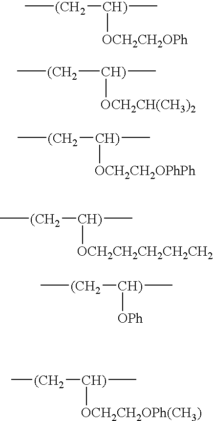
C[(CH2][CH)](C)[OCH2CH2OPh].[CH)](C)([(CH2]C)[OCH2CH(CH3)2].C[(CH2][CH)](C)[OCH2CH2OPhPh].C[(CH2][CH)](C)[OCH2CH2CH2CH2CH2].C[(CH2][CH)](C)[OPh].C[(CH2][CH)](C)[OCH2CH2OPh(CH3)]
